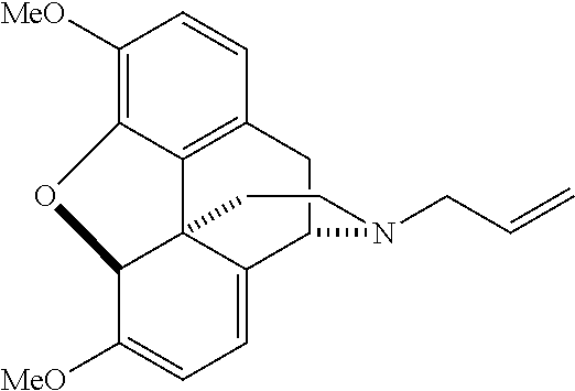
C1([MeO])=C2C3=C(C=C1)CC1C4=CC=C([MeO])C(C34CCN1CC=C)O2
